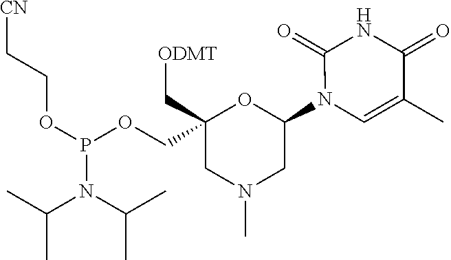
C1(N2C=C(C)C(=O)NC2=O)OC(COP(OCC[CN])N(C(C)C)C(C)C)(C[ODMT])CN(C)C1
